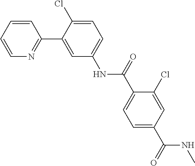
C1=CC=CN=C1C1=CC(NC(C2=CC=C(C(=O)NC)C=C2Cl)=O)=CC=C1Cl
